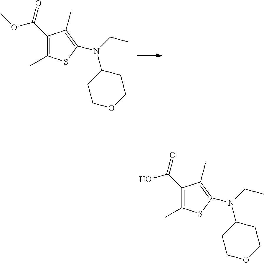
C1(C(=O)OC)=C(C)SC(N(CC)C2CCOCC2)=C1C.C1(C(=O)O)=C(C)SC(N(CC)C2CCOCC2)=C1C
